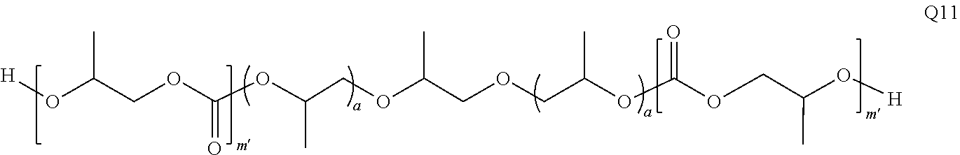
O(C(=O)OCC(O[H])C)C(COCC(OCC(C)OC(OCC(O[H])C)=O)C)C
